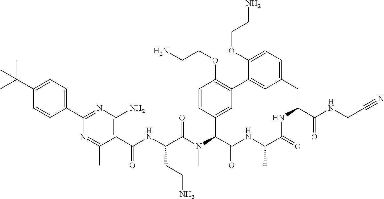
CC(C1=CC=C(C2=NC(N)=C(C(NC(C(N(C3C(=O)NC(C)C(=O)NC(C(NCC#N)=O)CC4=CC=C(OCCN)C(=C4)C4=C(OCCN)C=CC3=C4)C)=O)CCN)=O)C(C)=N2)C=C1)(C)C
